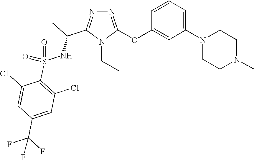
N1=C(OC2=CC(N3CCN(C)CC3)=CC=C2)N(CC)C(C(C)NS(=O)(C2=C(Cl)C=C(C(F)(F)F)C=C2Cl)=O)=N1
